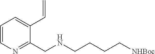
C1=CN=C(CNCCCC[NHBoc])C(C=C)=C1
